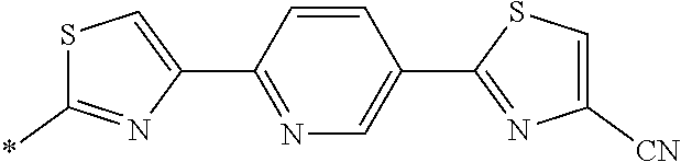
C1(C2=CN=C(C3=CSC(*)=N3)C=C2)=NC([CN])=CS1
